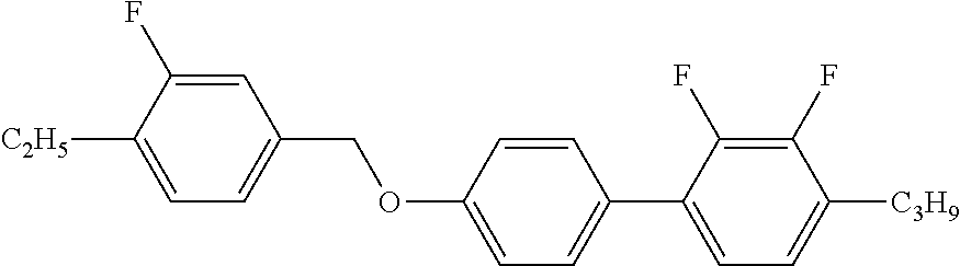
C1=C(F)C([C2H5])=CC=C1COC1=CC=C(C2=CC=C([C3H9])C(F)=C2F)C=C1
